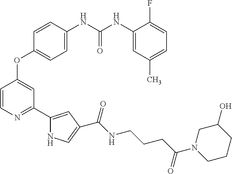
C1=C(NC(NC2=CC(C)=CC=C2F)=O)C=CC(OC2=CC(C3=CC(C(=O)NCCCC(N4CCCC(O)C4)=O)=CN3)=NC=C2)=C1
